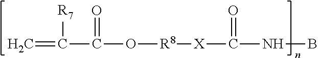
C=C(C(O[R8][X]C(NB)=O)=O)[R7]
